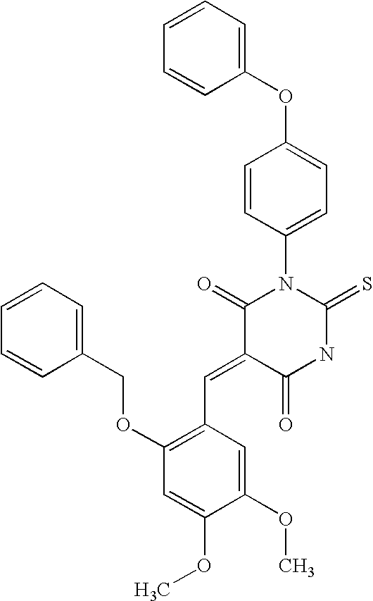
C1(OC2=CC=C(N3C(=O)C(=CC4=C(OCC5=CC=CC=C5)C=C(OC)C(OC)=C4)C(=O)NC3=S)C=C2)=CC=CC=C1
